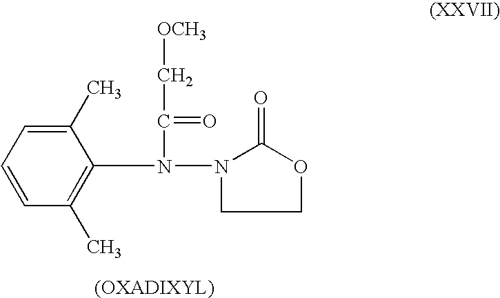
C1=CC(C)=C(N(N2C(=O)OCC2)C(=O)C[OCH3])C(C)=C1
